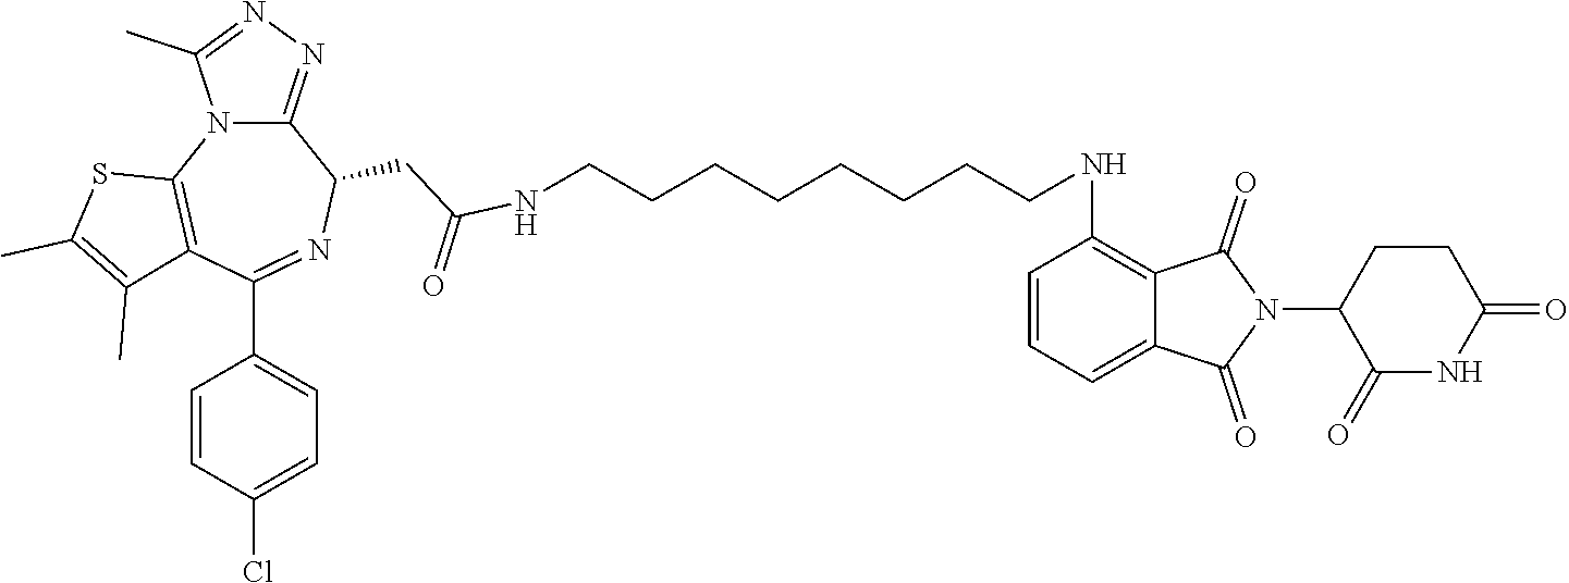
C(CCCCCNC1=C2C(=CC=C1)C(=O)N(C1C(=O)NC(=O)CC1)C2=O)CCNC(CC1C2=NN=C(C)N2C2=C(C(C3=CC=C(Cl)C=C3)=N1)C(C)=C(C)S2)=O
